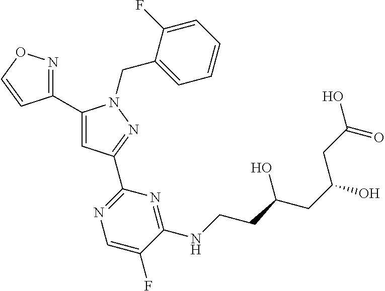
C1(C2=NOC=C2)=CC(C2=NC=C(F)C(NCCC(CC(CC(O)=O)O)O)=N2)=NN1CC1=CC=CC=C1F
